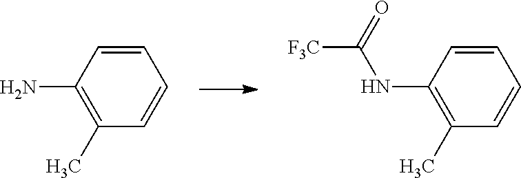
C1=CC(N)=C(C)C=C1.C1=CC(NC([F3C])=O)=C(C)C=C1
